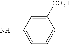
C1([CO2H])=CC(N)=CC=C1
